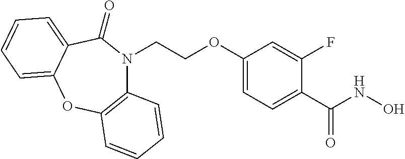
C12=C(OC3=CC=CC=C3C(=O)N1CCOC1=CC=C(C(NO)=O)C(F)=C1)C=CC=C2
